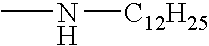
CN[C12H25]
